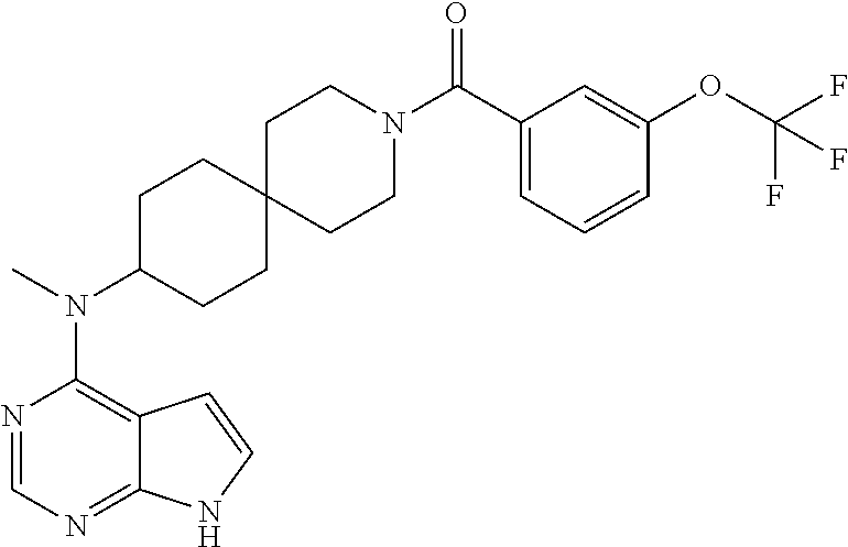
N1=CN=C2C(=C1N(C)C1CCC3(CC1)CCN(C(C1=CC=CC(OC(F)(F)F)=C1)=O)CC3)C=CN2
